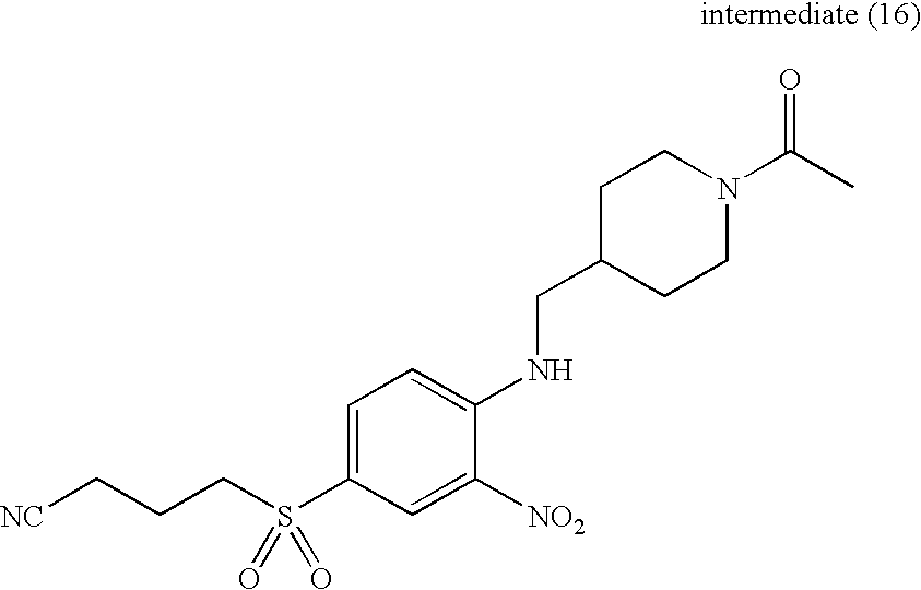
C1=C(S(CCC[NC])(=O)=O)C=C([NO2])C(NCC2CCN(C(C)=O)CC2)=C1
